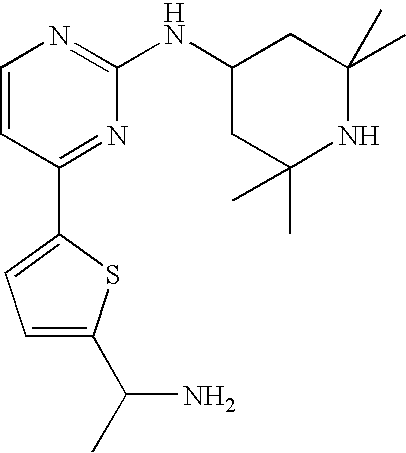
C1=CC(C2=CC=C(C(N)C)S2)=NC(NC2CC(C)(C)NC(C)(C)C2)=N1
